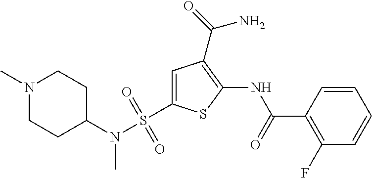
C1=CC(C(=O)NC2=C(C(=O)N)C=C(S(N(C3CCN(C)CC3)C)(=O)=O)S2)=C(F)C=C1
